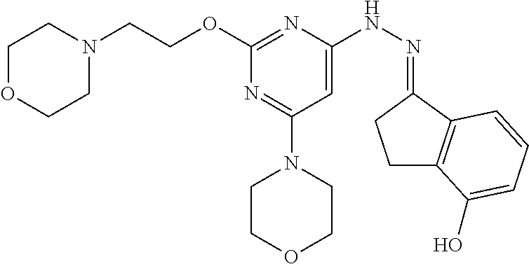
O(C1=NC(NN=C2CCC3=C2C=CC=C3O)=CC(N2CCOCC2)=N1)CCN1CCOCC1
